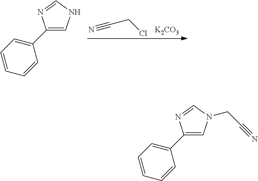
N#CCCl.[K2CO3].C1=C(C2=CC=CC=C2)N=CN1.C1=C(C2=CC=CC=C2)N=CN1CC#N
